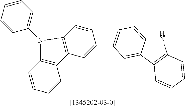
N1C2=CC=C(C3=CC4=C(C=C3)N(C3=CC=CC=C3)C3=C4C=CC=C3)C=C2C2=C1C=CC=C2
